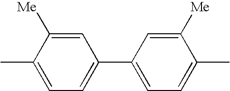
CC1=CC=C(C2=CC=C(C)C([Me])=C2)C=C1[Me]
